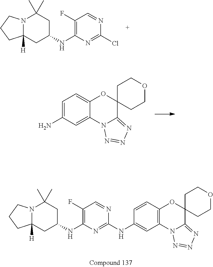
C1(Cl)=NC(NC2CC(C)(C)N3C([H])(C2)CCC3)=C(F)C=N1.C1=C2C(=CC(N)=C1)N1C(=NN=N1)C1(O2)CCOCC1.C1=CC2=C(C=C1NC1=NC(NC3CC(C)(C)N4C([H])(C3)CCC4)=C(F)C=N1)N1C(=NN=N1)C1(O2)CCOCC1
